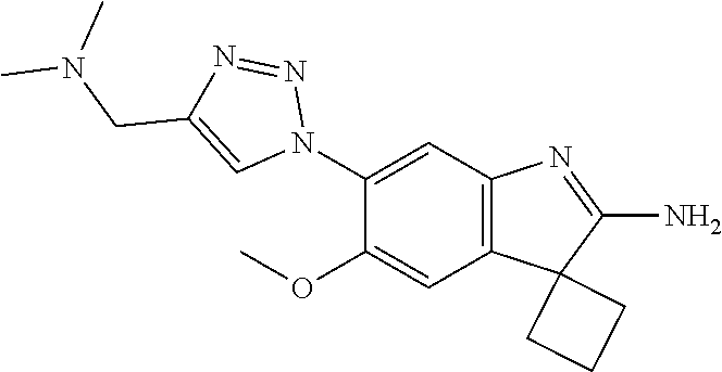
C12=C(C=C(N3N=NC(CN(C)C)=C3)C(OC)=C1)N=C(N)C21CCC1
